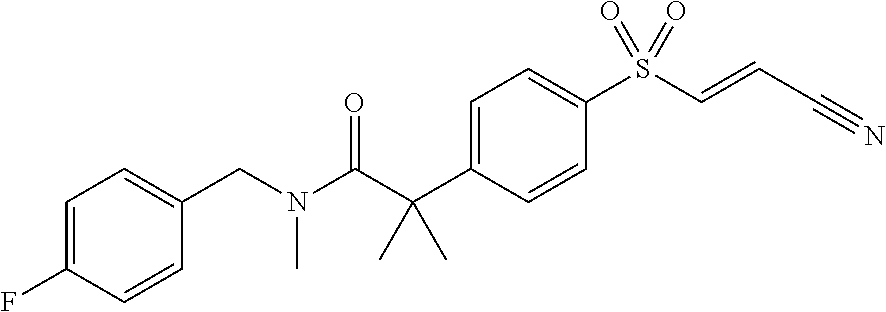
C1=C(C(C(N(CC2=CC=C(F)C=C2)C)=O)(C)C)C=CC(S(C=CC#N)(=O)=O)=C1
